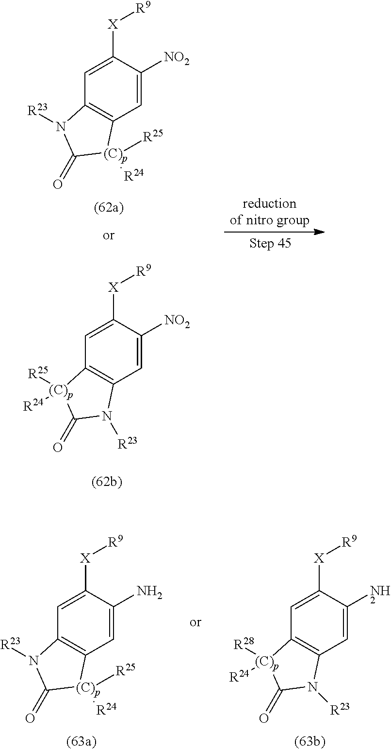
C1=C([X][R9])C([NO2])=CC2=C1N([R23])C(=O)[(C)p]2([R24])[R25].C1=C([X][R9])C([NO2])=CC2=C1[(C)p]([R25])([R24])C(=O)N2[R23].C1=C([X][R9])C(N)=CC2=C1N([R23])C(=O)[(C)p]2([R24])[R25].C1=C([X][R9])C(N)=CC2=C1[(C)p]([R28])([R24])C(=O)N2[R23]
